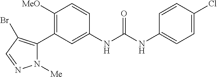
C1([MeO])=C(C2=C(Br)C=NN2[Me])C=C(NC(NC2=CC=C(Cl)C=C2)=O)C=C1
